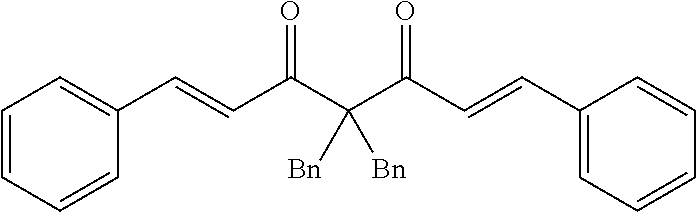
C(C(C(=O)C=CC1=CC=CC=C1)([Bn])[Bn])(C=CC1=CC=CC=C1)=O
